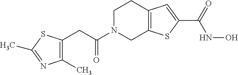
C(C(N1CC2=C(CC1)C=C(C(=O)NO)S2)=O)C1=C(C)N=C(C)S1
